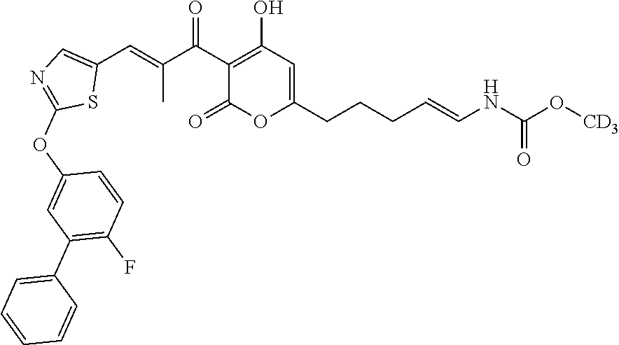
C1(C(C(C)=CC2=CN=C(OC3=CC(C4=CC=CC=C4)=C(F)C=C3)S2)=O)=C(O)C=C(CCCC=CNC(=O)O[CD3])OC1=O
